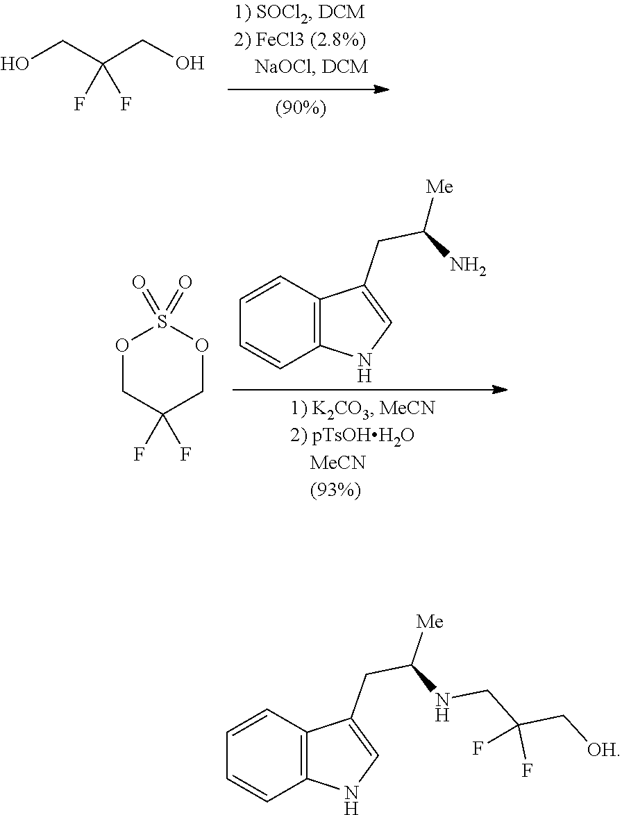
C(C(F)(CO)F)O.C1=CC2=C(NC=C2CC(N)[Me])C=C1.O=S1(=O)OCC(F)(F)CO1.C1=CC2=C(NC=C2CC(NCC(F)(C[OH])F)[Me])C=C1
